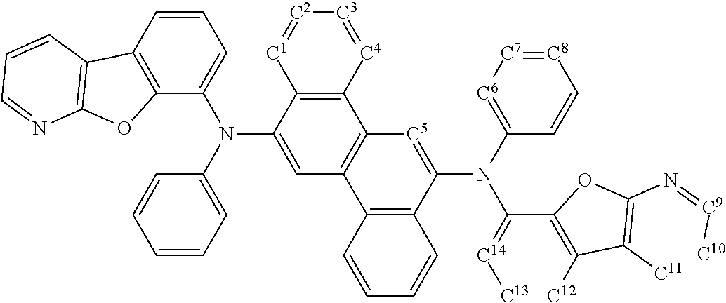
C1=CC2=C(C(N(C3=CC=CC=C3)C3=CC4=C(C5=C3[C1]=[C2][C3]=[C4]5)[C5]=C(N(C3=[C6][C7]=[C8]C=C3)C(=[C14][C13])C3=C([C12])C([C11])=C(N=[C9][C10])O3)C3=C4C=CC=C3)=C1)OC1=C2C=CC=N1
